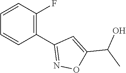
C1=CC(F)=C(C2=NOC(C(C)O)=C2)C=C1
